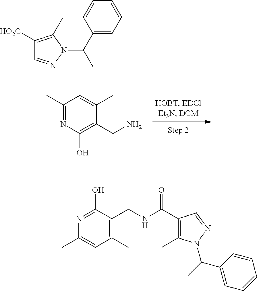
C1([HO2C])=C(C)N(C(C)C2=CC=CC=C2)N=C1.C1(C)=NC(O)=C(CN)C(C)=C1.C1(C)=CC(C)=C(CNC(C2=C(C)N(C(C)C3=CC=CC=C3)N=C2)=O)C(O)=N1
